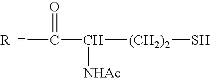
[R  =]C(C([(CH2)2]S)[NHAc])=O
